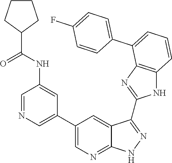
C1=C(C2=CC=CC3=C2N=C(C2=NNC4=NC=C(C5=CN=CC(NC(C6CCCC6)=O)=C5)C=C42)N3)C=CC(F)=C1
